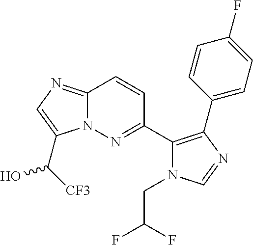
C12=NC=C(C([CF3])O)N1N=C(C1=C(C3=CC=C(F)C=C3)N=CN1CC(F)F)C=C2
